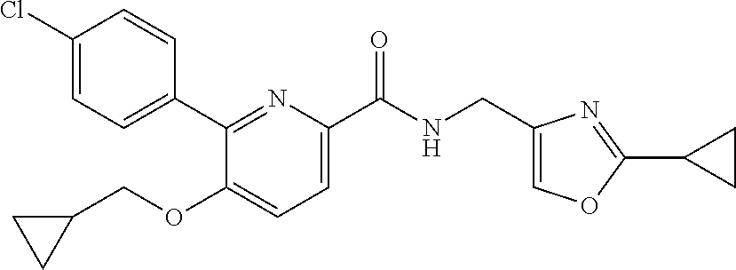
C1(C2=CC=C(Cl)C=C2)=NC(C(NCC2=COC(C3CC3)=N2)=O)=CC=C1OCC1CC1
